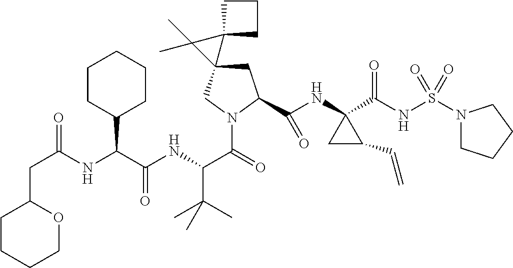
C1C(C(NC2(C(NS(N3CCCC3)(=O)=O)=O)CC2C=C)=O)N(C(C(NC(C(NC(CC2CCCCO2)=O)C2CCCCC2)=O)C(C)(C)C)=O)CC12C1(CCC1)C2(C)C
